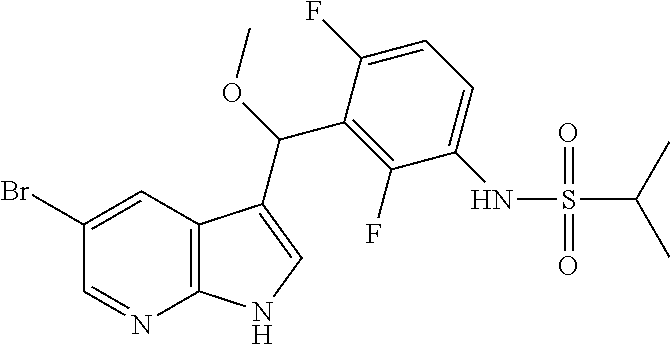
C1(Br)=CC2=C(N=C1)NC=C2C(C1=C(F)C(NS(C(C)C)(=O)=O)=CC=C1F)OC
